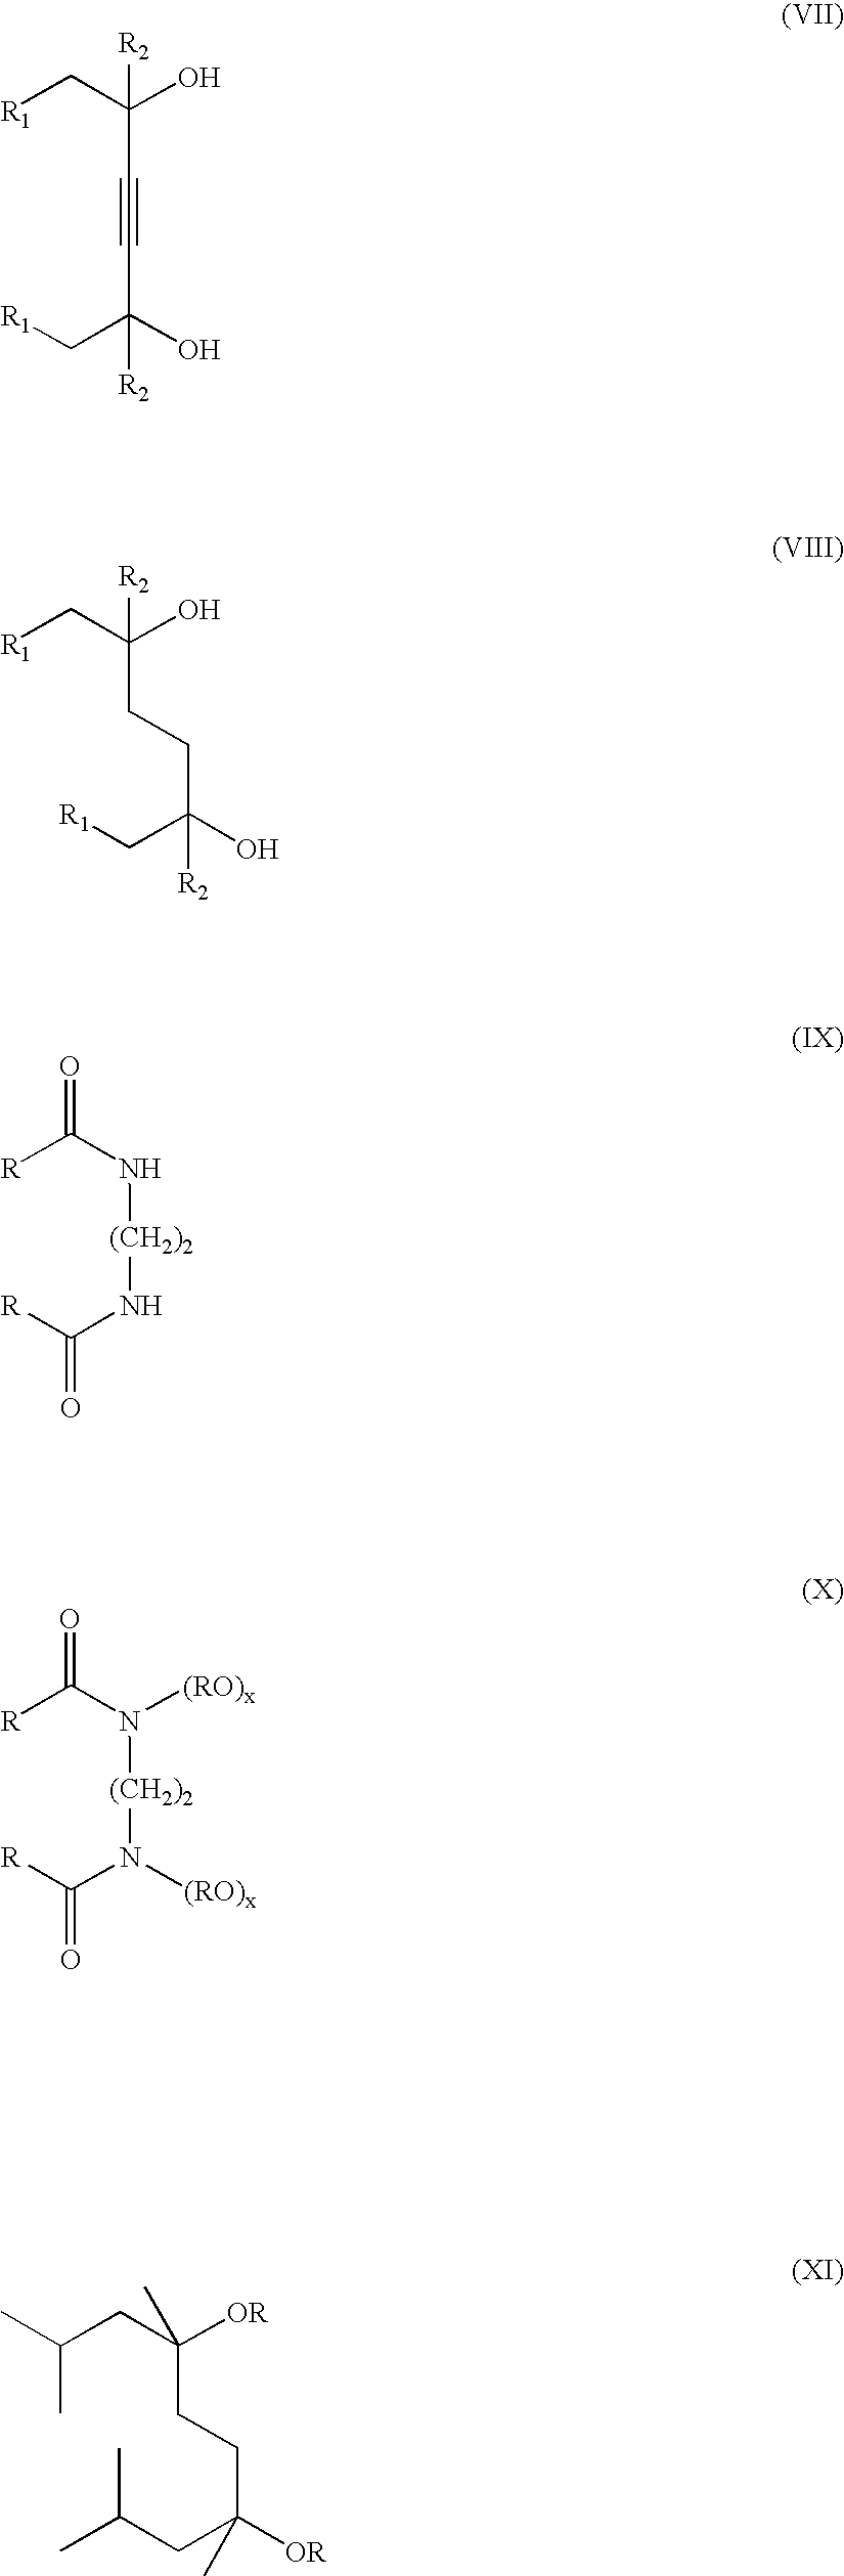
[R1]CC(O)([R2])C#CC(C[R1])(O)[R2].[R1]CC(O)([R2])CCC(O)(C[R1])[R2].[R]C(N[(CH2)2]NC([R])=O)=O.[R]C(N([(CH2)2]N(C([R])=O)[(RO)x])[(RO)x])=O.C(CC([OR])(C)CCC([OR])(CC(C)C)C)(C)C
